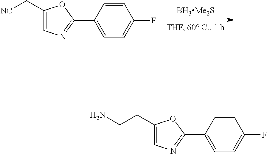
C1(C[NC])=CN=C(C2=CC=C(F)C=C2)O1.C1(CCN)=CN=C(C2=CC=C(F)C=C2)O1
